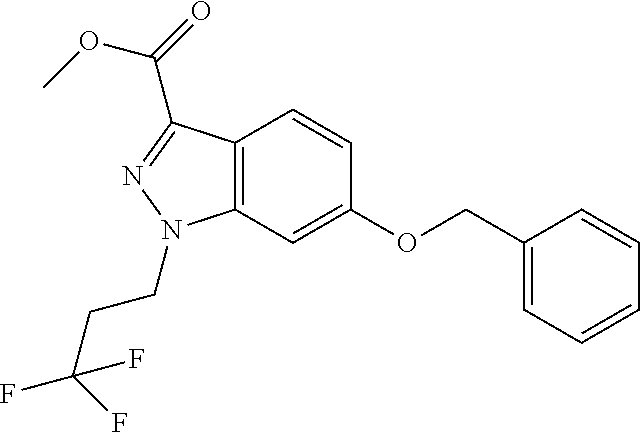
C12=C(C=C(OCC3=CC=CC=C3)C=C1)N(CCC(F)(F)F)N=C2C(=O)OC
